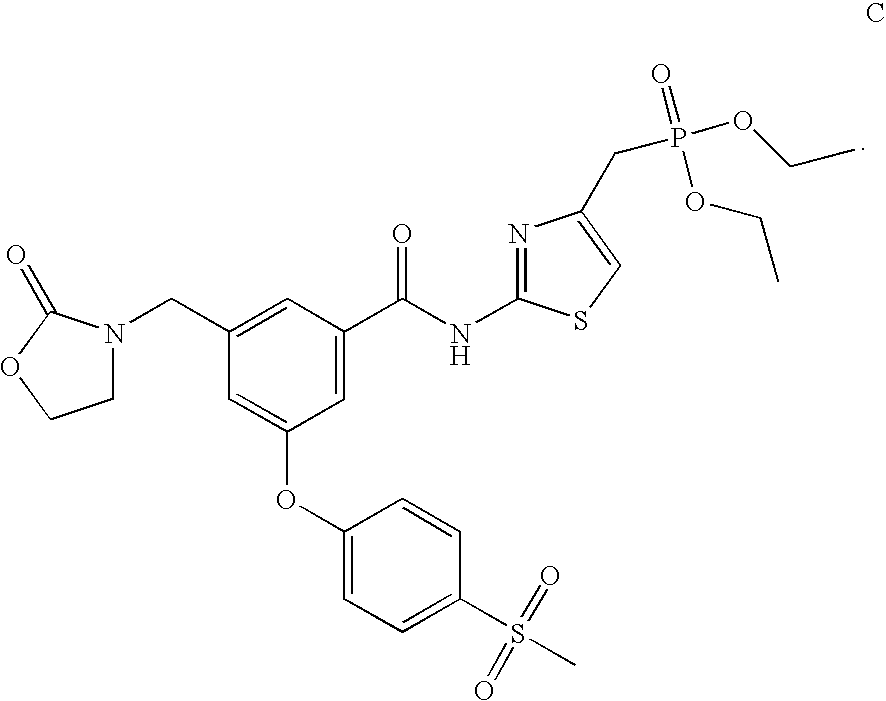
C1N(CC2=CC(C(NC3=NC(CP(OCC)(=O)OCC)=CS3)=O)=CC(OC3=CC=C(S(C)(=O)=O)C=C3)=C2)C(=O)OC1
